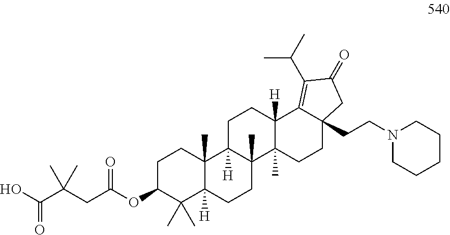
C1C(OC(CC(C(O)=O)(C)C)=O)C(C)(C)C2([H])C(C)(C1)C1([H])C(C)(CC2)C2(C)C([H])(CC1)C1=C(C(C)C)C(=O)CC1(CCN1CCCCC1)CC2
